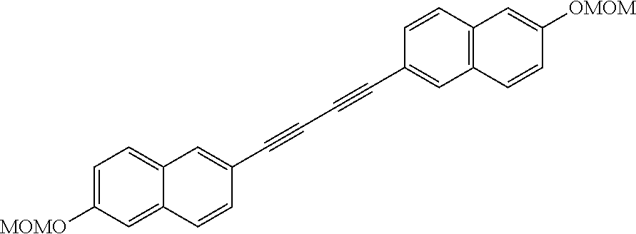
C1=C([MOMO])C=C2C(=C1)C=C(C#CC#CC1=CC3=C(C=C1)C=C([OMOM])C=C3)C=C2
